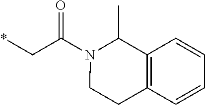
*CC(N1CCC2=C(C1C)C=CC=C2)=O
